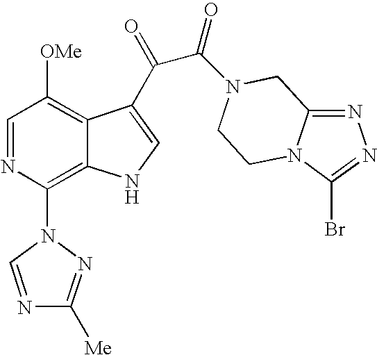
C1=NC(N2N=C([Me])N=C2)=C2C(=C1[OMe])C(C(=O)C(=O)N1CC3=NN=C(Br)N3CC1)=CN2
